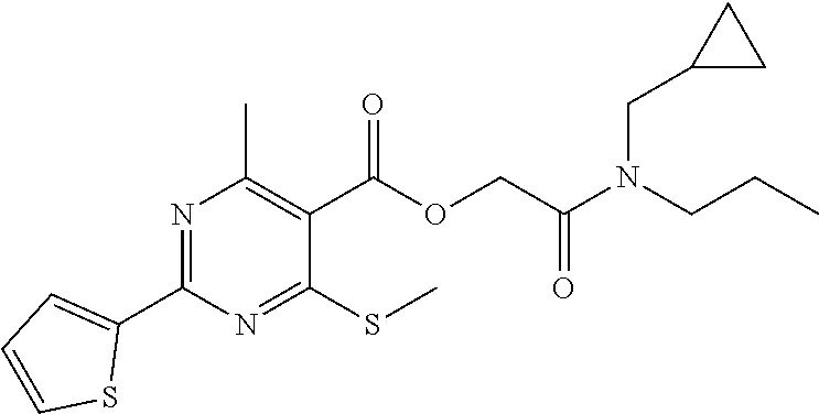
N1=C(C2=CC=CS2)N=C(SC)C(C(OCC(N(CCC)CC2CC2)=O)=O)=C1C
